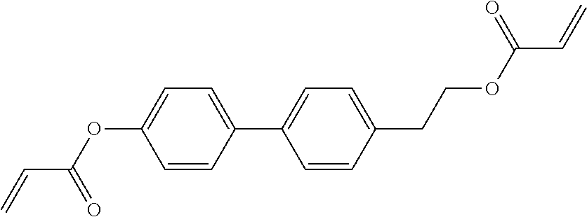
C(C=C)(OC1=CC=C(C2=CC=C(CCOC(C=C)=O)C=C2)C=C1)=O
